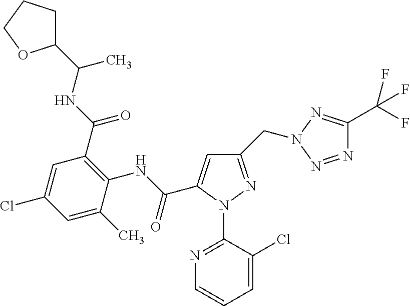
C1(C(NC(C2=C(NC(=O)C3=CC(CN4N=C(C(F)(F)F)N=N4)=NN3C3=NC=CC=C3Cl)C(C)=CC(Cl)=C2)=O)C)CCCO1
